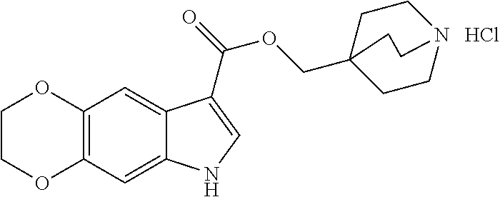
C12=C(C=C3C(=C1)C(C(=O)OCC14CCN(CC1)CC4)=CN3)OCCO2.Cl
